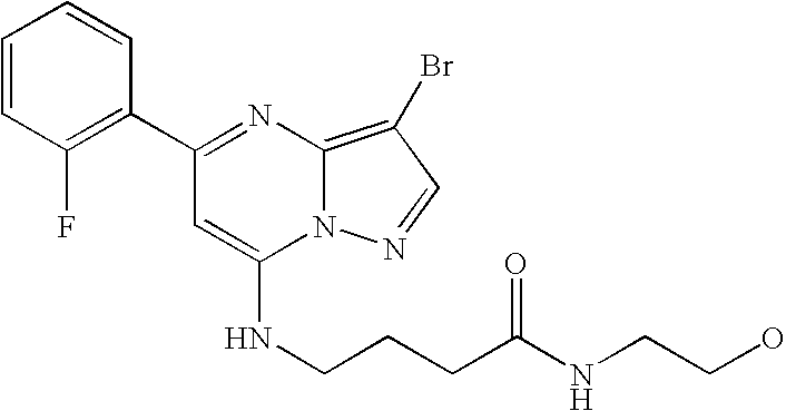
C1(C2=C(F)C=CC=C2)=NC2=C(Br)C=NN2C(NCCCC(NCCO)=O)=C1
